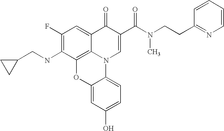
C1(F)=C(NCC2CC2)C2=C3C(=C1)C(=O)C(C(N(CCC1=NC=CC=C1)C)=O)=CN3C1=CC=C(O)C=C1O2
